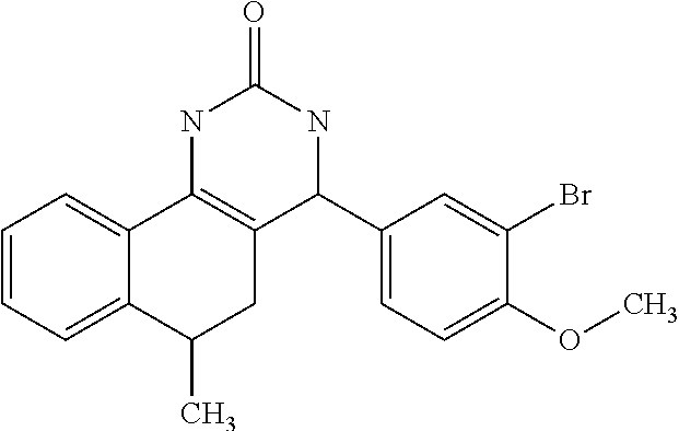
C1=CC=C2C(=C1)C1=C(CC2C)C(C2=CC=C(OC)C(Br)=C2)NC(=O)N1
